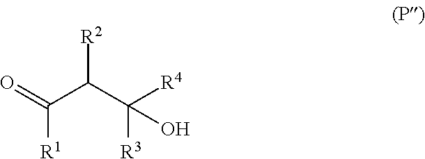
O=C(C(C([R4])([R3])O)[R2])[R1]
